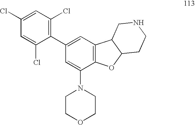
C1=C(Cl)C=C(Cl)C(C2=CC3=C(C(N4CCOCC4)=C2)OC2C3CNCC2)=C1Cl
